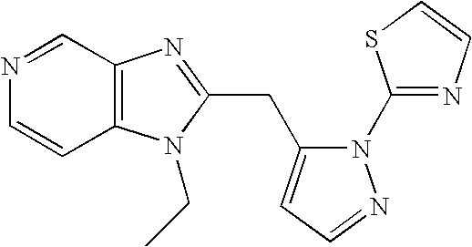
C1=CC2=C(C=N1)N=C(CC1=CC=NN1C1=NC=CS1)N2CC
